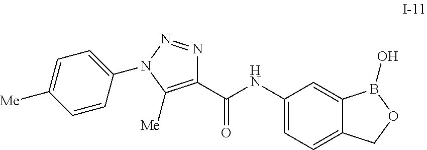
C1(C(NC2=CC=C3C(=C2)B(O)OC3)=O)=C([Me])N(C2=CC=C([Me])C=C2)N=N1
